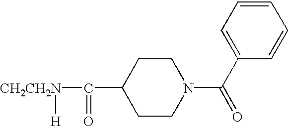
C1CN(C(C2=CC=CC=C2)=O)CCC1C(=O)[CH2CH2N][H]
